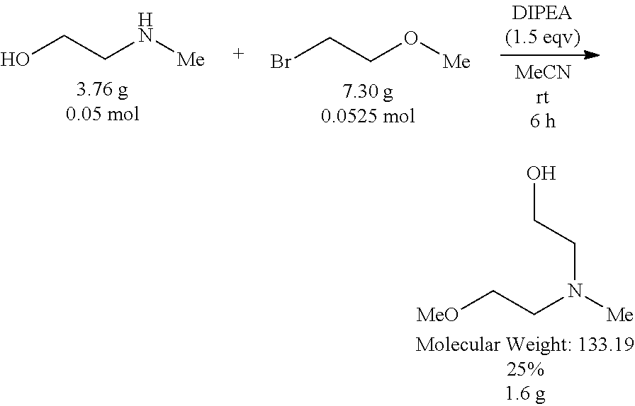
OCCN[Me].BrCCO[Me].[MeO]CCN([Me])CCO
